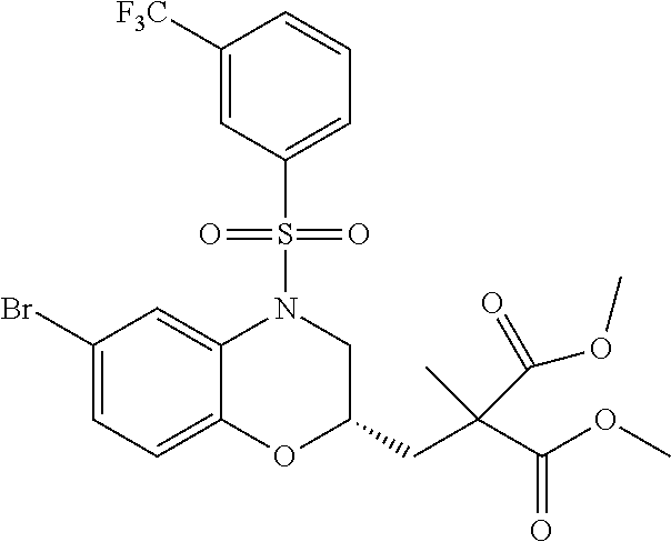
C1(Br)=CC=C2C(=C1)N(S(C1=CC=CC([F3C])=C1)(=O)=O)CC(CC(C(OC)=O)(C(OC)=O)C)O2
